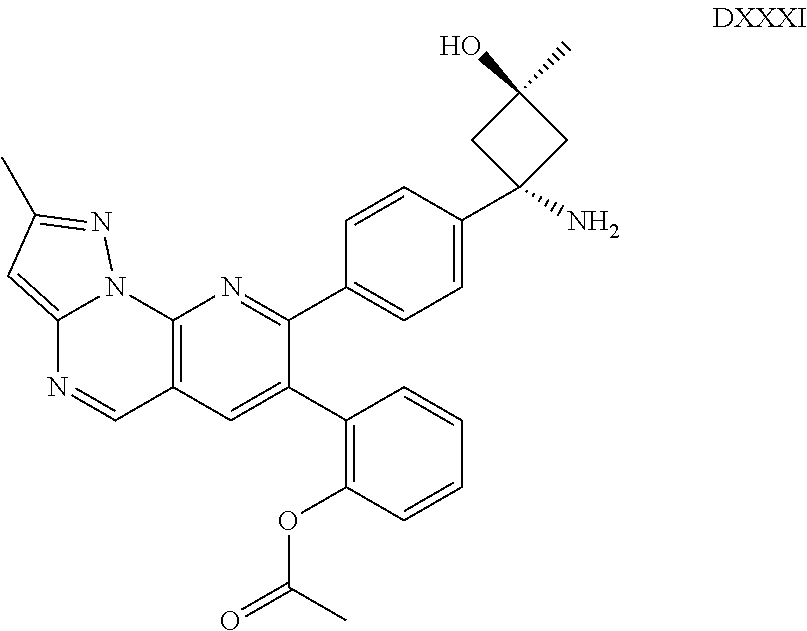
C12=CC(C)=NN1C1=C(C=N2)C=C(C2=C(OC(=O)C)C=CC=C2)C(C2=CC=C(C3(N)CC(O)(C)C3)C=C2)=N1
